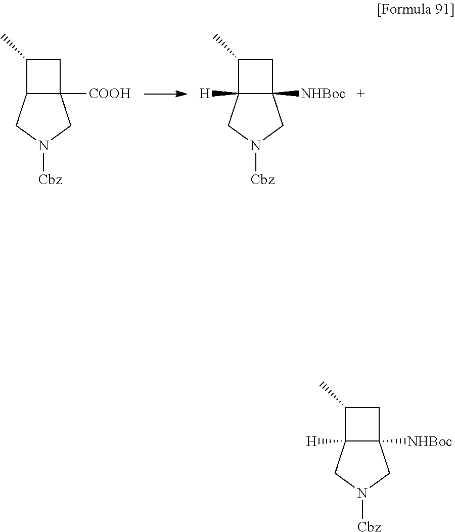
C12([COOH])C(CN([Cbz])C1)C(C)C2.C12([NHBoc])C([H])(CN([Cbz])C1)C(C)C2.C12([NHBoc])C([H])(CN([Cbz])C1)C(C)C2
